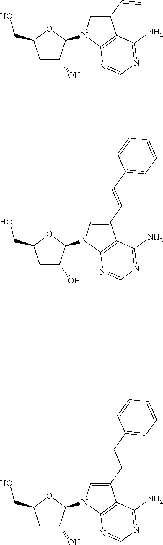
C1C(O)C(N2C=C(C=C)C3=C2N=CN=C3N)OC1CO.C1C(O)C(N2C=C(C=CC3=CC=CC=C3)C3=C2N=CN=C3N)OC1CO.C1C(O)C(N2C=C(CCC3=CC=CC=C3)C3=C2N=CN=C3N)OC1CO
